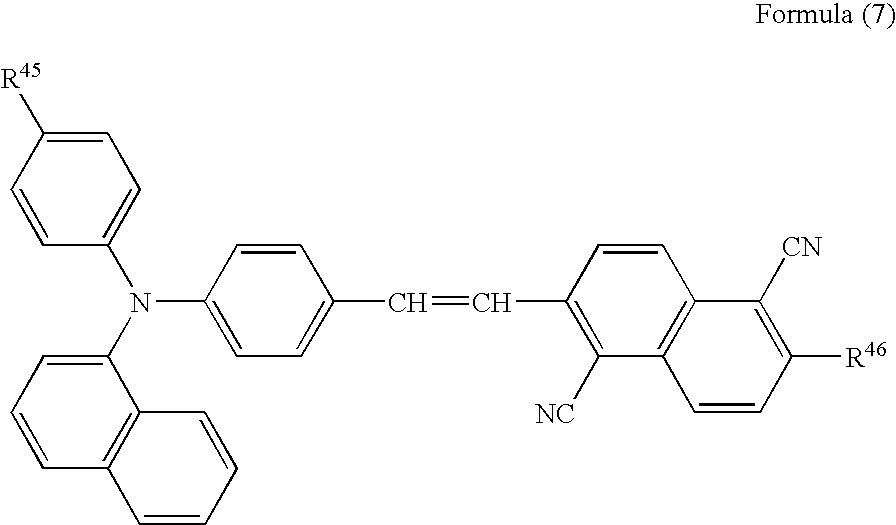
C1=CC(N(C2=CC=C([R45])C=C2)C2=CC=CC3=C2C=CC=C3)=CC=C1C=CC1=C([NC])C2=C(C=C1)C([CN])=C([R46])C=C2
